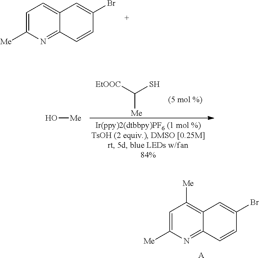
C1=C([Me])N=C2C(=C1)C=C(Br)C=C2.O[Me].[EtOOC]C(S)[Me].C1=C([Me])N=C2C(=C1[Me])C=C(Br)C=C2.[A]
